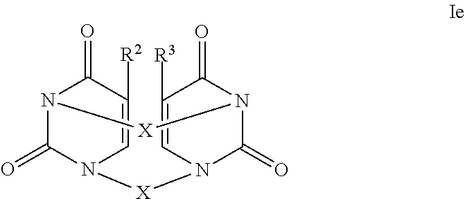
N12C(=O)N(C=C([R2])C1=O)[X]N1C=C([R3])C(=O)N(C1=O)[X]2
